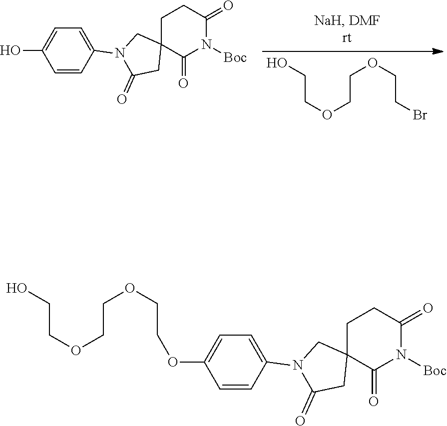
C1=CC(N2CC3(CCC(=O)N([Boc])C3=O)CC2=O)=CC=C1O.C(COCCOCCBr)O.C1=CC(N2CC3(CCC(=O)N([Boc])C3=O)CC2=O)=CC=C1OCCOCCOCCO
